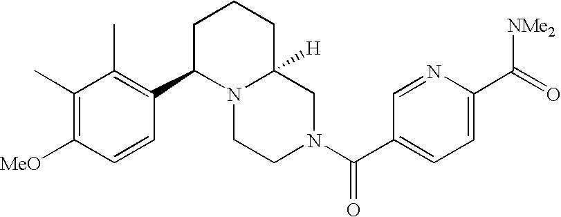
C1=C(C(=O)[NMe2])N=CC(C(N2CC3([H])N(CC2)C(C2=C(C)C(C)=C([MeO])C=C2)CCC3)=O)=C1
